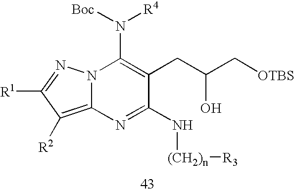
C12=C([R2])C([R1])=NN1C(N([R4])[Boc])=C(CC(C[OTBS])O)C(N[(CH2)n][R3])=N2
